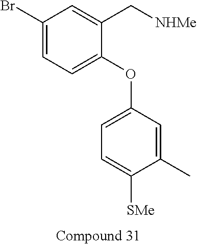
C1(Br)=CC=C(OC2=CC=C([SMe])C(C)=C2)C(C[NHMe])=C1
